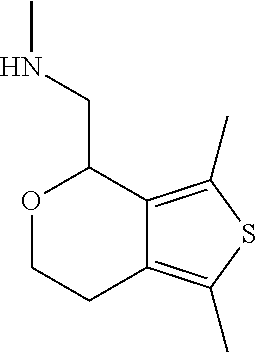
O1CCC2=C(C)SC(C)=C2C1CNC
